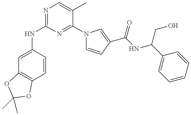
C1=C(NC2=NC=C(C)C(N3C=CC(C(NC(C4=CC=CC=C4)CO)=O)=C3)=N2)C=CC2=C1OC(C)(C)O2
